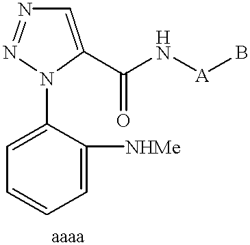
C1=C([NHMe])C(N2C(C(N[A]B)=O)=CN=N2)=CC=C1
